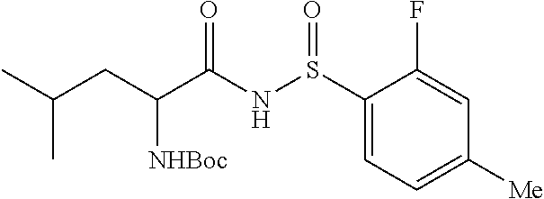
C1(S(NC(C(CC(C)C)[NHBoc])=O)=O)=CC=C([Me])C=C1F
